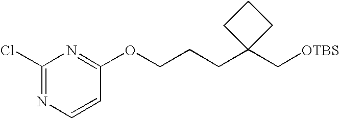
O(C1=NC(Cl)=NC=C1)CCCC1(C[OTBS])CCC1
